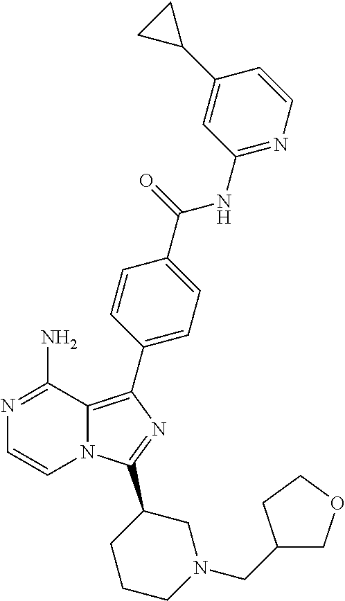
N1=C(N)C2=C(C3=CC=C(C(=O)NC4=NC=CC(C5CC5)=C4)C=C3)N=C(C3CCCN(CC4COCC4)C3)N2C=C1
